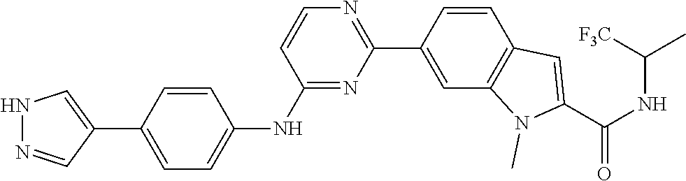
N1N=CC(C2=CC=C(NC3=NC(C4=CC5=C(C=C4)C=C(C(NC([F3C])C)=O)N5C)=NC=C3)C=C2)=C1
